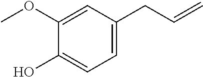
C1=C(CC=C)C=C(OC)C(O)=C1
